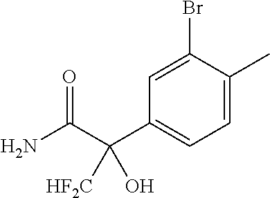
C1(C(C(N)=O)([HF2C])O)=CC=C(C)C(Br)=C1
